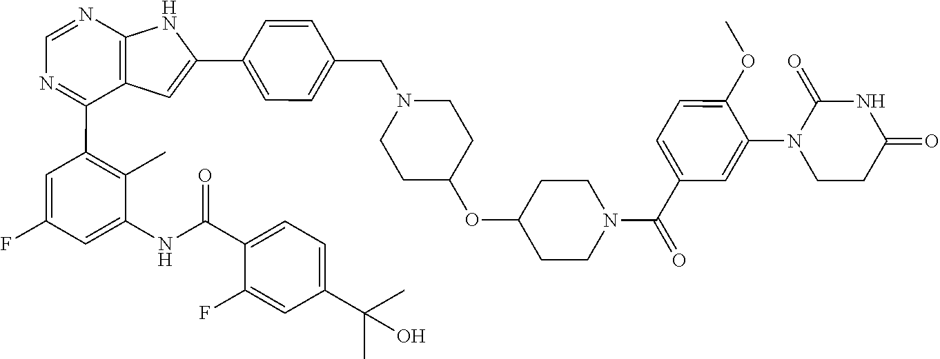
N1=CN=C(C2=C(C)C(NC(=O)C3=CC=C(C(C)(C)O)C=C3F)=CC(F)=C2)C2=C1NC(C1=CC=C(CN3CCC(OC4CCN(C(=O)C5=CC=C(OC)C(N6CCC(=O)NC6=O)=C5)CC4)CC3)C=C1)=C2
